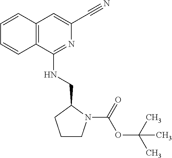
C1=CC2=C(C=C1)C(NCC1CCCN1C(OC(C)(C)C)=O)=NC(C#N)=C2
